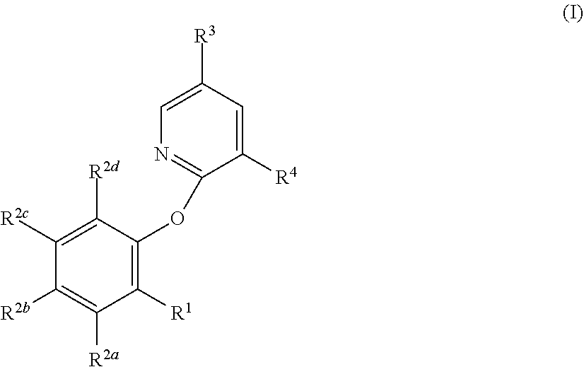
C1([R2c])=C([R2d])C(OC2=NC=C([R3])C=C2[R4])=C([R1])C([R2a])=C1[R2b]
